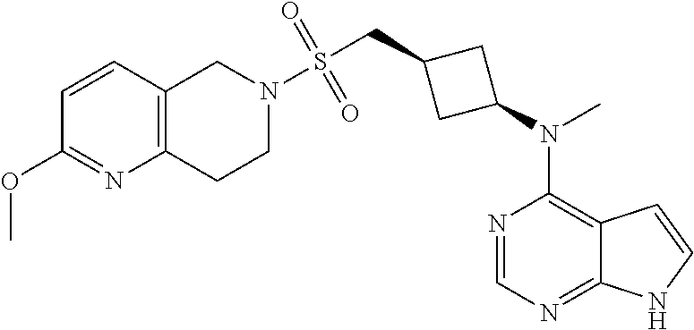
N1=CN=C2C(=C1N(C)C1CC(CS(=O)(=O)N3CCC4=C(C3)C=CC(OC)=N4)C1)C=CN2
